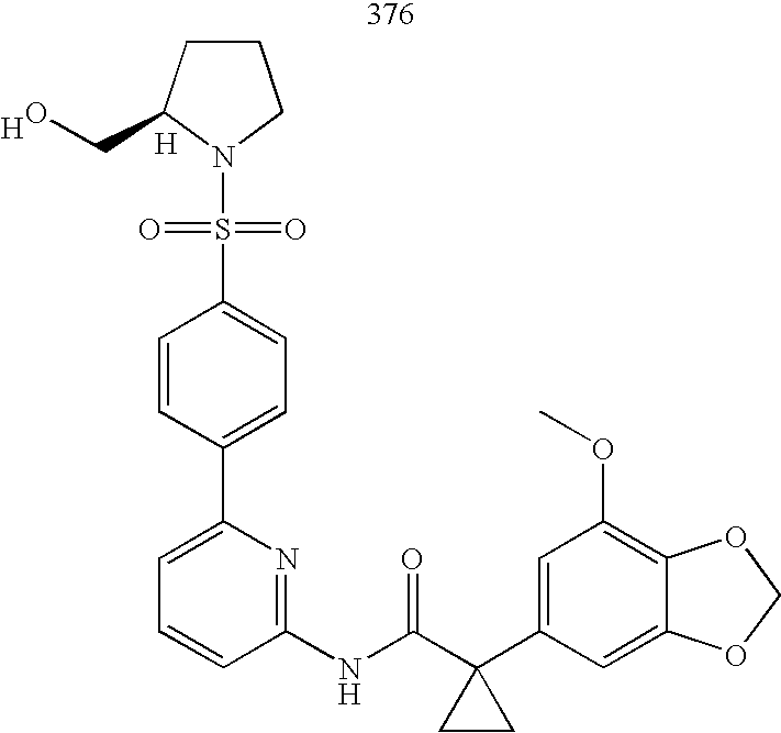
C1CC(CO)N(S(=O)(=O)C2=CC=C(C3=CC=CC(NC(C4(C5=CC(OC)=C6C(=C5)OCO6)CC4)=O)=N3)C=C2)C1.[H].[H]
